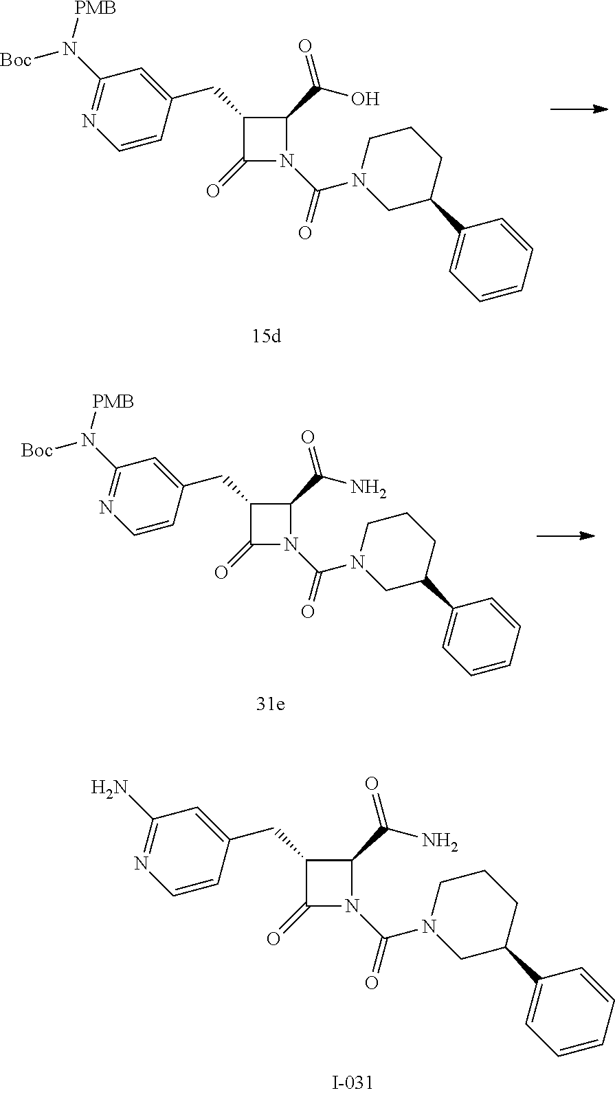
C1=CC=CC(C2CCCN(C(=O)N3C(=O)C(CC4=CC(N([Boc])[PMB])=NC=C4)C3C(O)=O)C2)=C1.C1=CC=CC(C2CCCN(C(=O)N3C(=O)C(CC4=CC(N([Boc])[PMB])=NC=C4)C3C(N)=O)C2)=C1.C1=CC=CC(C2CCCN(C(=O)N3C(=O)C(CC4=CC(N)=NC=C4)C3C(N)=O)C2)=C1
